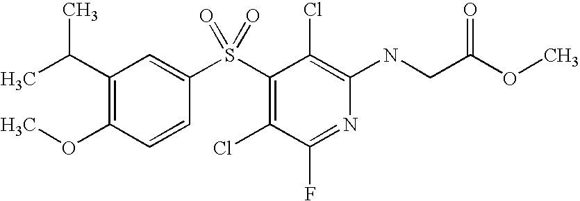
N(C1=C(Cl)C(S(C2=CC(C(C)C)=C(OC)C=C2)(=O)=O)=C(Cl)C(F)=N1)CC(OC)=O
